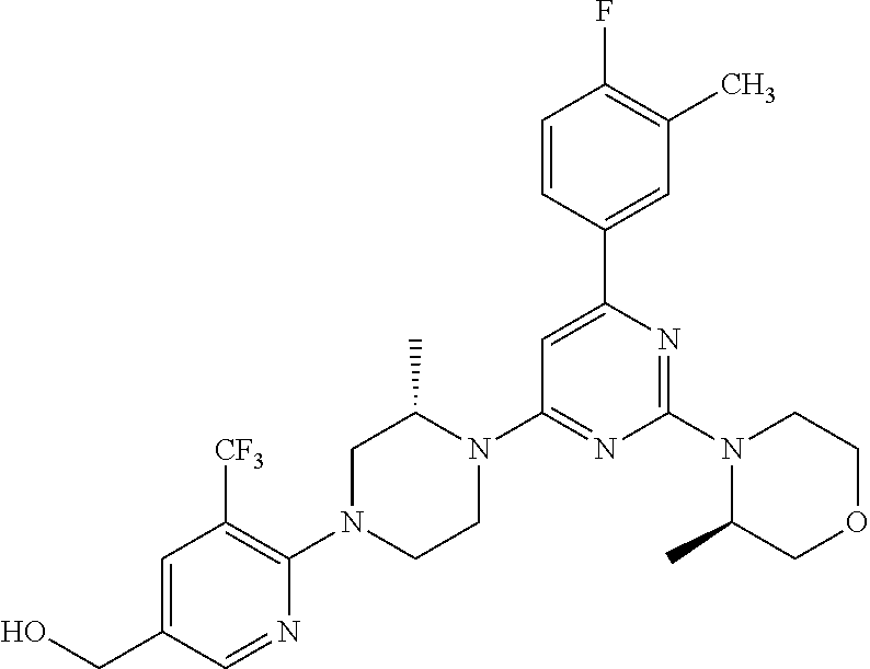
C1=C(CO)C=NC(N2CCN(C3=NC(N4C(C)COCC4)=NC(C4=CC(C)=C(F)C=C4)=C3)C(C)C2)=C1[CF3]
